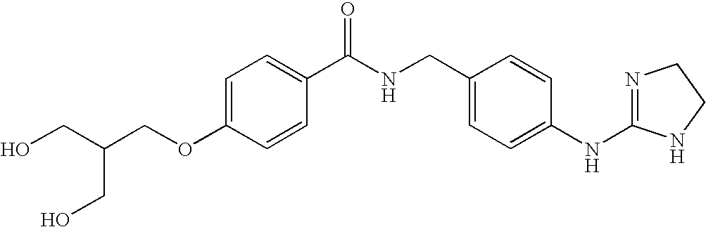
C1=C(OCC(CO)CO)C=CC(C(NCC2=CC=C(NC3=NCCN3)C=C2)=O)=C1
